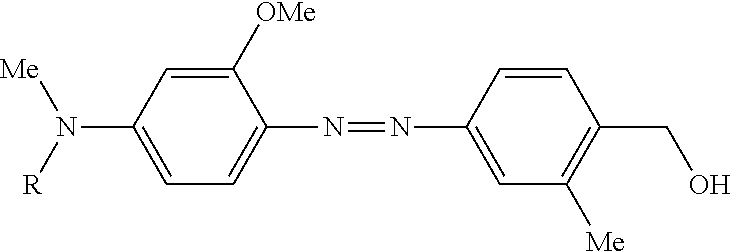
C1([OMe])=CC(N([R])[Me])=CC=C1N=NC1=CC([Me])=C(CO)C=C1
